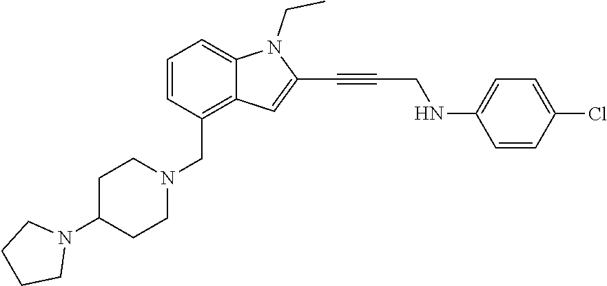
C1=CC=C2C(=C1CN1CCC(N3CCCC3)CC1)C=C(C#CCNC1=CC=C(Cl)C=C1)N2CC
